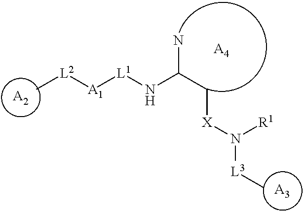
[A2].[A3].C[L2][A1][L1]NC(C[X]N([L3]C)[R1])N.[A4]
